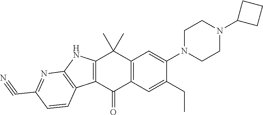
C12=C(C(=O)C3=C(C1(C)C)C=C(N1CCN(C4CCC4)CC1)C(CC)=C3)C1=C(N2)N=C(C#N)C=C1
